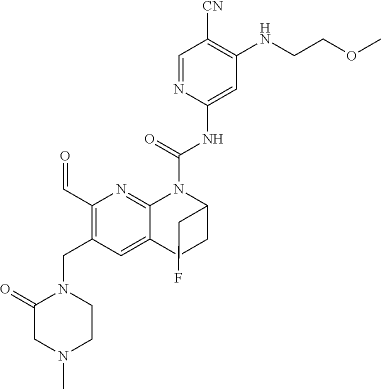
C1(C=O)=C(CN2C(=O)CN(C)CC2)C=C2C(=N1)N(C(NC1=CC(NCCOC)=C([CN])C=N1)=O)C(CF)CC2
